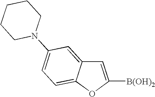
C1=C([B(OH)2])OC2=CC=C(N3CCCCC3)C=C12
